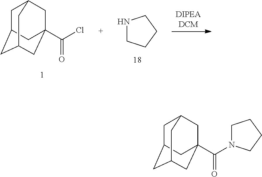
C1C2CC3CC(C(N4CCCC4)=O)(CC1C3)C2.C1C2CC3CC(C(Cl)=O)(CC1C3)C2.N1CCCC1
